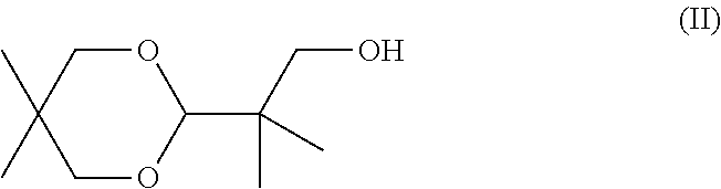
CC1(C)COC(C(C)(C)CO)OC1
